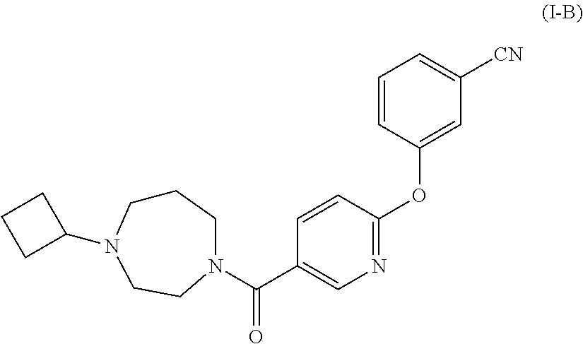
C1CN(C2CCC2)CCN(C(C2=CN=C(OC3=CC([CN])=CC=C3)C=C2)=O)C1
